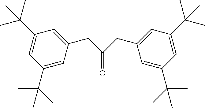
O=C(CC1=CC(C(C)(C)C)=CC(C(C)(C)C)=C1)CC1=CC(C(C)(C)C)=CC(C(C)(C)C)=C1
